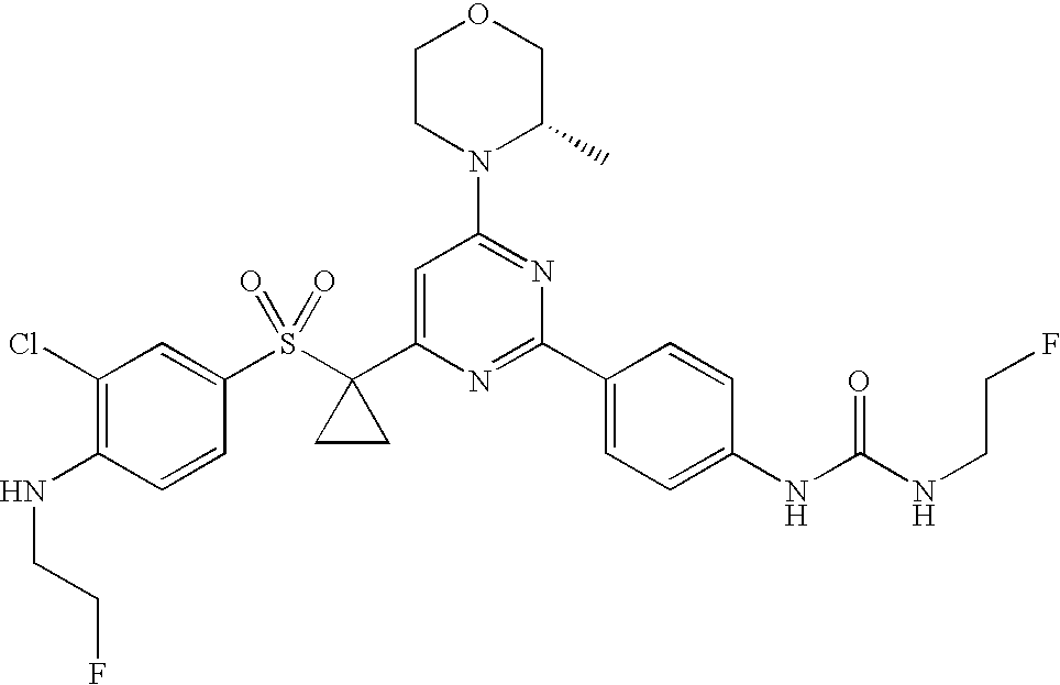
S(C1(C2=CC(N3C(C)COCC3)=NC(C3=CC=C(NC(NCCF)=O)C=C3)=N2)CC1)(=O)(=O)C1=CC(Cl)=C(NCCF)C=C1
